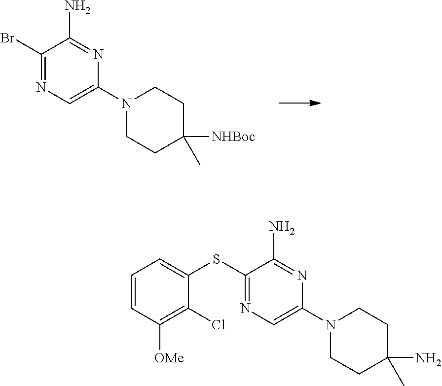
C1(Br)=NC=C(N2CCC([NHBoc])(C)CC2)N=C1N.C1(SC2=CC=CC([OMe])=C2Cl)=NC=C(N2CCC(N)(C)CC2)N=C1N
